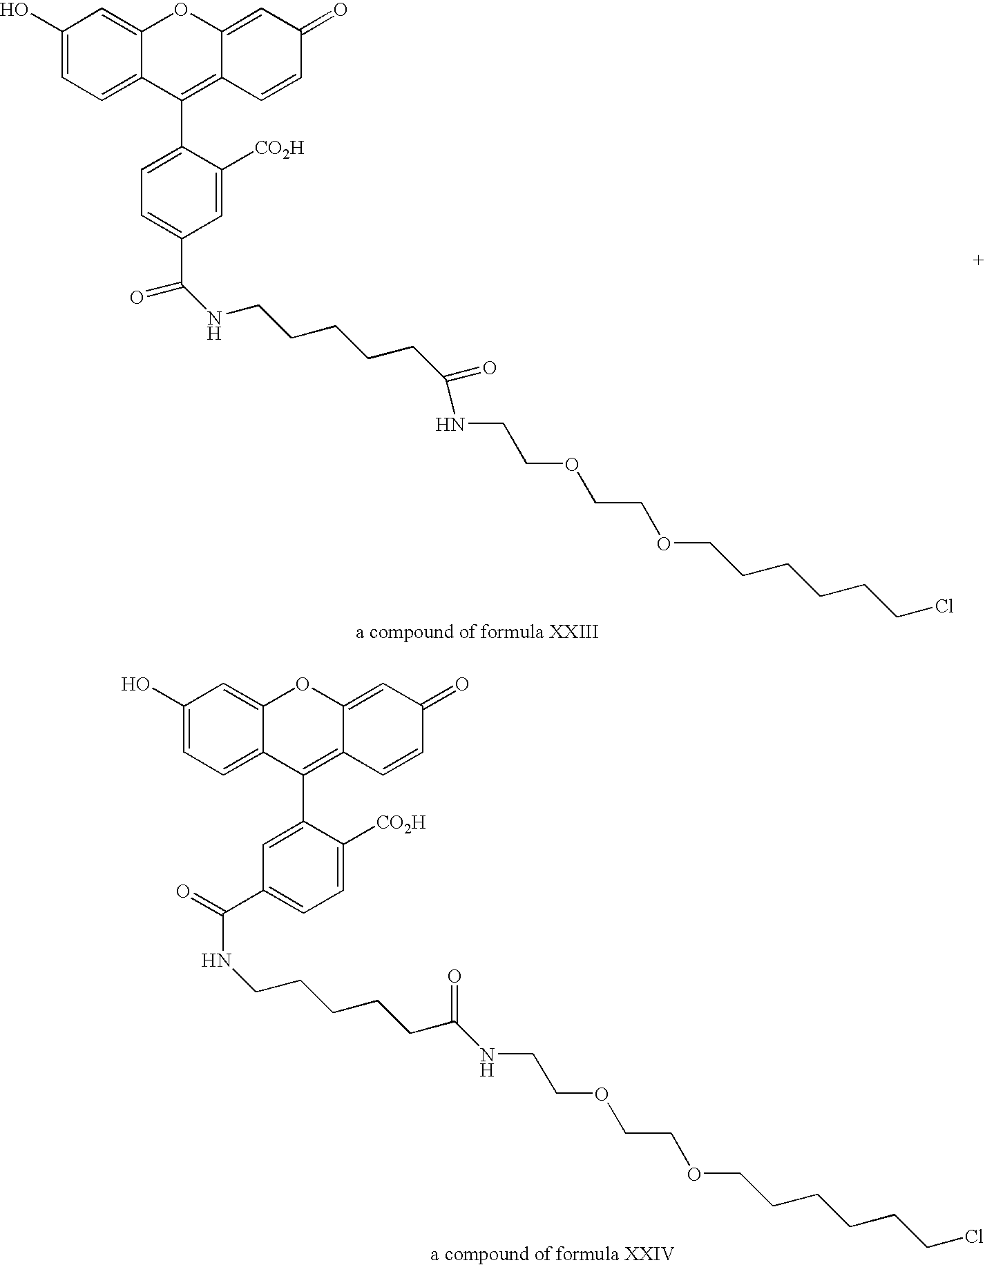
C1(O)=CC=C2C(=C1)OC1=CC(=O)C=CC1=C2C1=CC=C(C(NCCCCCC(=O)NCCOCCOCCCCCCCl)=O)C=C1[CO2H].C1(O)=CC=C2C(=C1)OC1=CC(=O)C=CC1=C2C1=CC(C(=O)NCCCCCC(NCCOCCOCCCCCCCl)=O)=CC=C1[CO2H]
